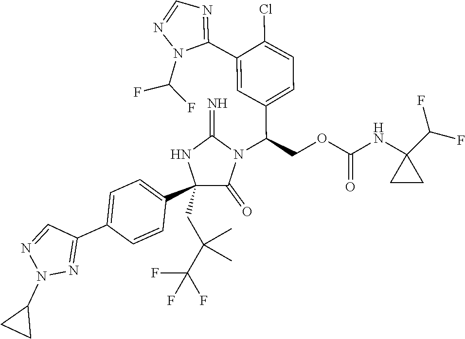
C1(C2=CC=C(C3=NN(C4CC4)N=C3)C=C2)(CC(C(F)(F)F)(C)C)C(=O)N(C(COC(NC2(C(F)F)CC2)=O)C2=CC=C(Cl)C(C3=NC=NN3C(F)F)=C2)C(=N)N1
